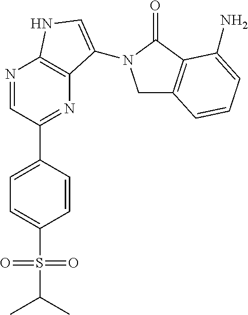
C1=C(S(=O)(=O)C(C)C)C=CC(C2=NC3=C(N=C2)NC=C3N2CC3=C(C2=O)C(N)=CC=C3)=C1
